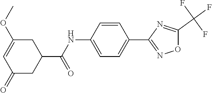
C1(C(NC2=CC=C(C3=NOC(C(F)(F)F)=N3)C=C2)=O)CC(OC)=CC(=O)C1
